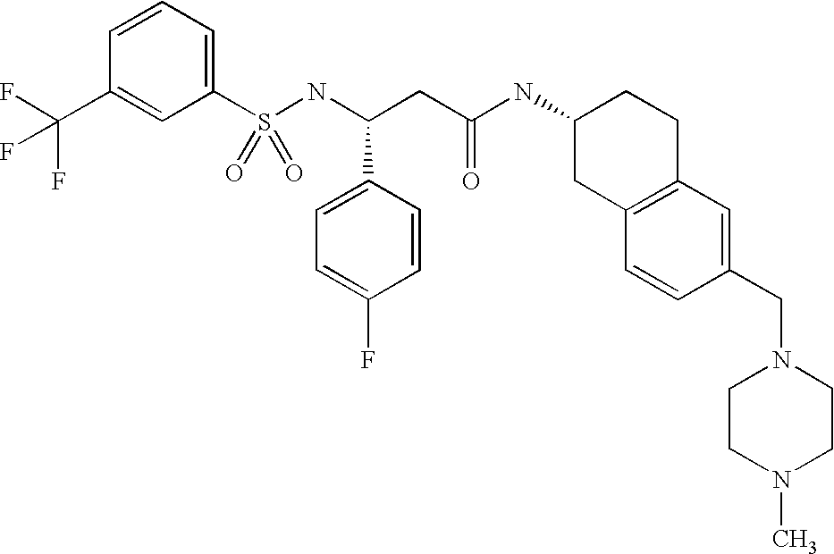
S(NC(CC(NC1CC2=C(CC1)C=C(CN1CCN(C)CC1)C=C2)=O)C1=CC=C(F)C=C1)(=O)(=O)C1=CC=CC(C(F)(F)F)=C1
